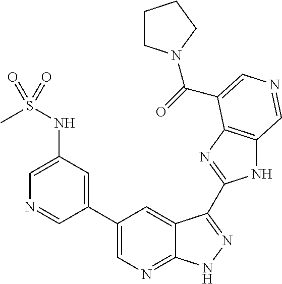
C1(C2=CN=C3C(=C2)C(C2=NC4=C(N2)C=NC=C4C(=O)N2CCCC2)=NN3)=CC(NS(C)(=O)=O)=CN=C1
